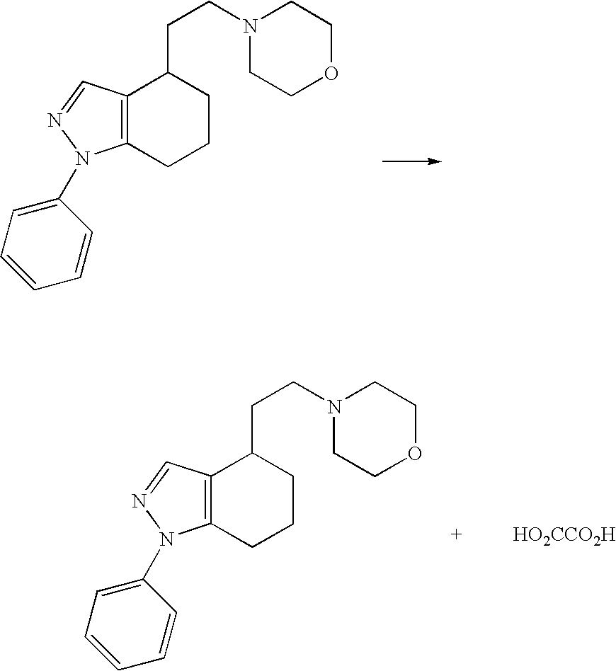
C12=C(CCCC1CCN1CCOCC1)N(C1=CC=CC=C1)N=C2.C12=C(CCCC1CCN1CCOCC1)N(C1=CC=CC=C1)N=C2.[HO2CCO2H]
